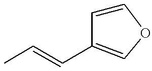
C1=CC(C=CC)=CO1
